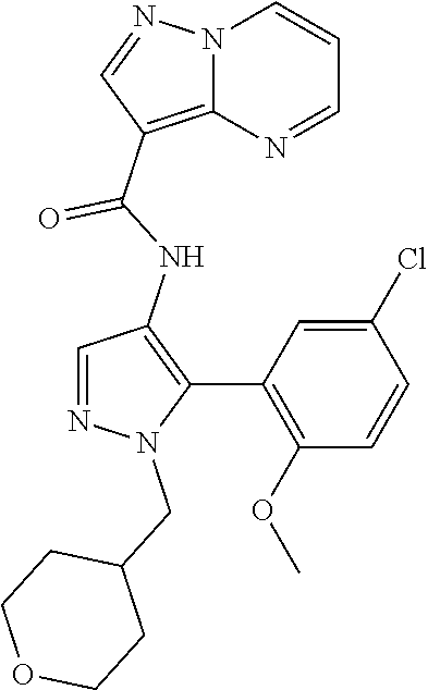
N12C(=C(C(NC3=C(C4=C(OC)C=CC(Cl)=C4)N(CC4CCOCC4)N=C3)=O)C=N1)N=CC=C2
